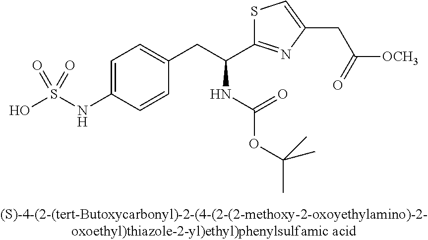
OS(NC1=CC=C(CC(C2=NC(CC(=O)[OCH3])=CS2)NC(OC(C)(C)C)=O)C=C1)(=O)=O
